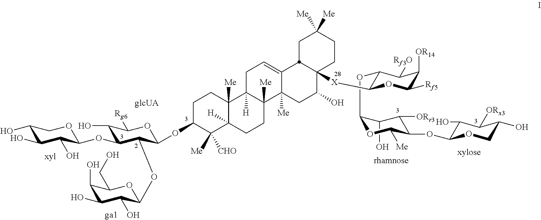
C1(O)C(O)C(O)C(OC2C(O)C([Rg6])OC(OC3C([Me])([CHO])C4([H])C([Me])(CC3)C3([H])C([Me])(CC4)C4([Me])C(=CC3)C3C([X]C5C(OC6OC([Me])C(OC7C(O)C([ORx3])C(O)CO7)C([ORr3])C6O)C([Rf3O])C([OR14])C([Rf5])O5)(C(O)C4)CCC([Me])([Me])C3)C2OC2C(O)C(O)C(O)C(CO)O2)OC1
